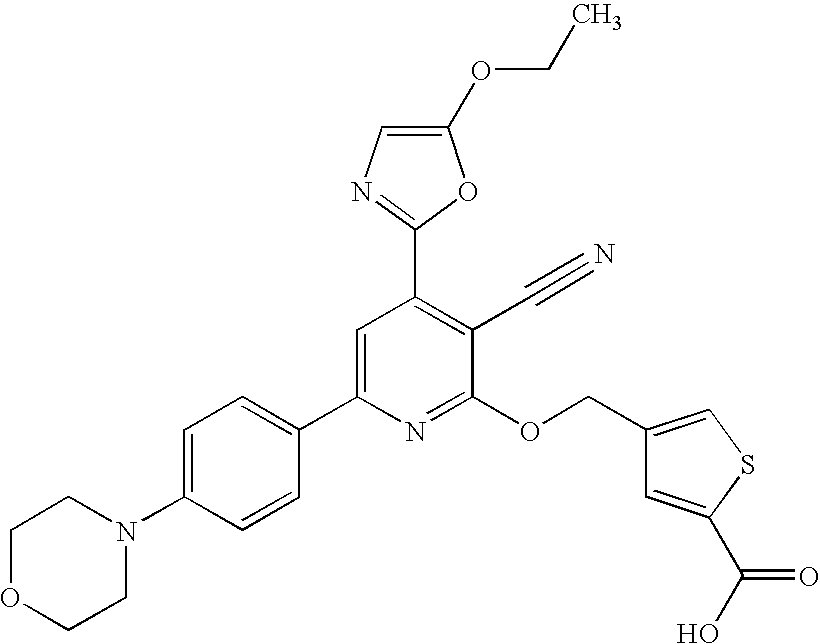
C1OCCN(C2=CC=C(C3=CC(C4=NC=C(OCC)O4)=C(C#N)C(OCC4=CSC(C(O)=O)=C4)=N3)C=C2)C1
